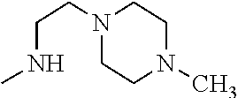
N1(CCNC)CCN(C)CC1
